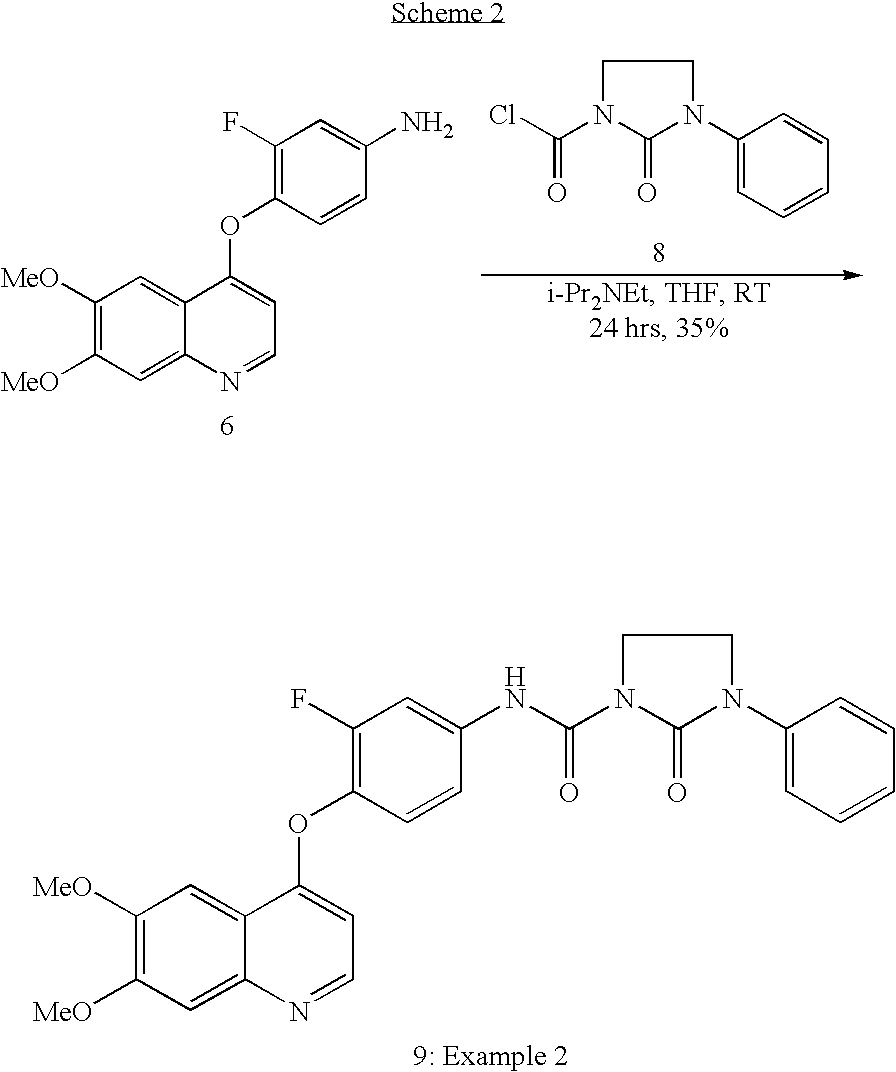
C1([MeO])=C([MeO])C=C2C(=C1)C(OC1=C(F)C=C(NC(N3CCN(C4=CC=CC=C4)C3=O)=O)C=C1)=CC=N2.C1([MeO])=C([MeO])C=C2C(=C1)C(OC1=C(F)C=C(N)C=C1)=CC=N2.C1N(C(Cl)=O)C(=O)N(C2=CC=CC=C2)C1
